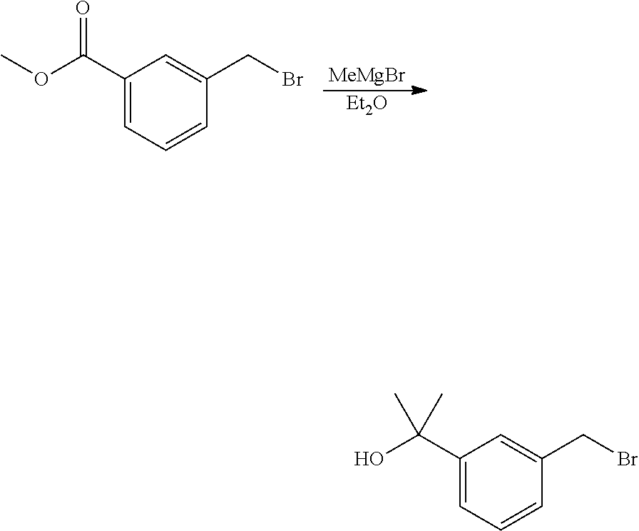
[MeMgBr].[Et2O].C1(C(OC)=O)=CC=CC(CBr)=C1.C1(C(O)(C)C)=CC=CC(CBr)=C1
